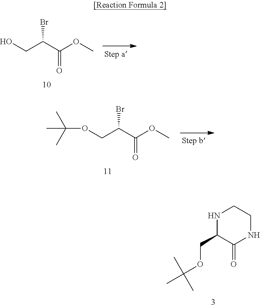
N1C(COC(C)(C)C)C(=O)NCC1.O=C(C(CO)Br)OC.O=C(C(COC(C)(C)C)Br)OC
